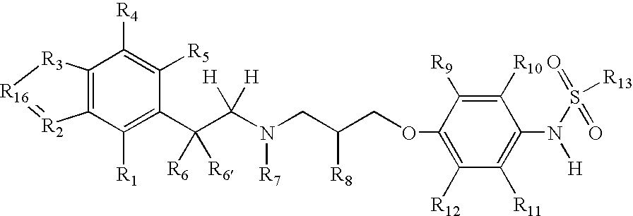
C12=C(C([R1])=C(C(C(N(CC(COC3=C([R12])C([R11])=C(N(S([R13])(=O)=O)[H])C([R10])=C3[R9])[R8])[R7])([H])[H])([R6])[R6])C([R5])=C1[R4])[R2]=[R16][R3]2
